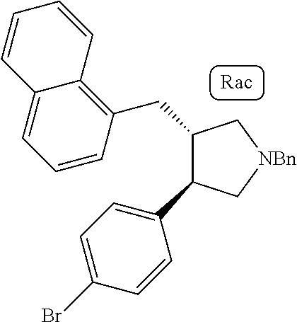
C1=CC(CC2C(C3=CC=C(Br)C=C3)C[NBn]C2)=C2C(=C1)C=CC=C2
